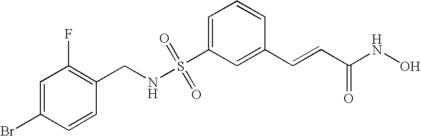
S(C1=CC=CC(C=CC(NO)=O)=C1)(NCC1=C(F)C=C(Br)C=C1)(=O)=O
